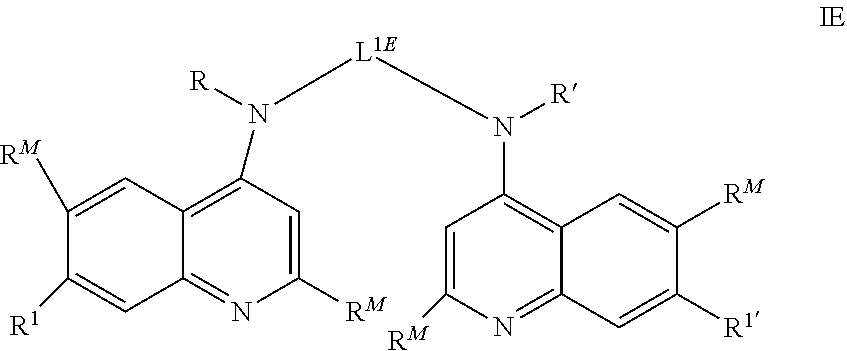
C1([RM])=CC2=C(N([L1E]N([R])C3=C4C(=NC([RM])=C3)C=C([R1])C([RM])=C4)[R])C=C([RM])N=C2C=C1[R1]
